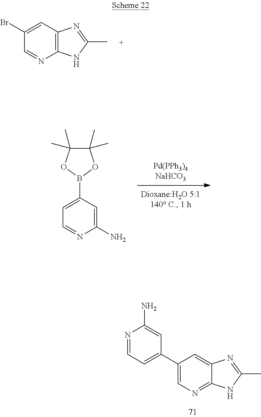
N1=CC=C(C2=CN=C3C(=C2)N=C(C)N3)C=C1N.BrC1=CC2=C(NC(C)=N2)N=C1.C1=NC(N)=CC(B2OC(C)(C)C(C)(C)O2)=C1
